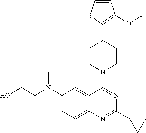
C1(N(CCO)C)=CC=C2C(=C1)C(N1CCC(C3=C(OC)C=CS3)CC1)=NC(C1CC1)=N2
